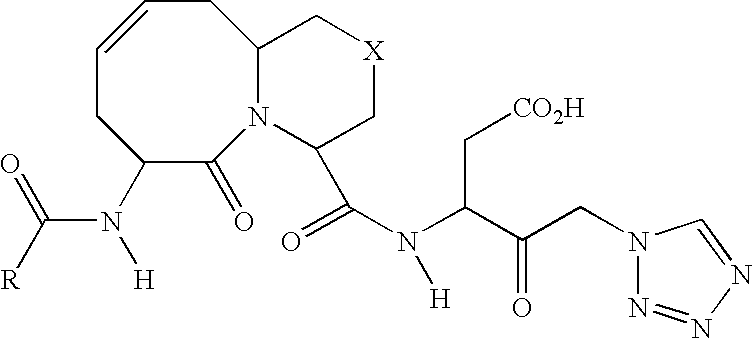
C1=CCC2N(C(=O)C(N(C([R])=O)[H])C1)C(C(=O)N(C(C(CN1N=NN=C1)=O)C[CO2H])[H])C[X]C2
